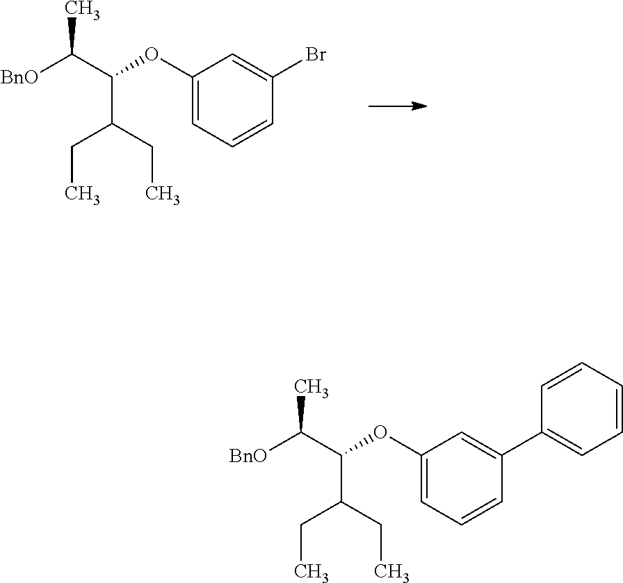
C1(OC(C(CC)CC)C([BnO])C)=CC=CC(Br)=C1.C1(OC(C(CC)CC)C([BnO])C)=CC=CC(C2=CC=CC=C2)=C1
